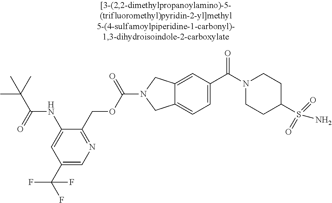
C1(C(F)(F)F)=CN=C(COC(N2CC3=CC=C(C(N4CCC(S(N)(=O)=O)CC4)=O)C=C3C2)=O)C(NC(C(C)(C)C)=O)=C1
